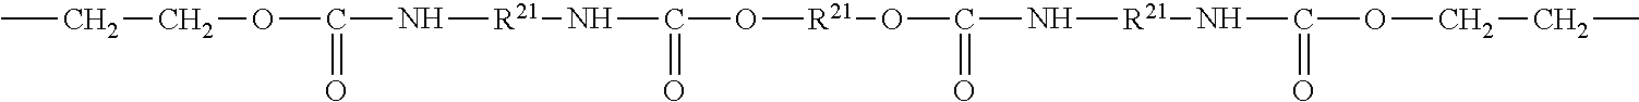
CCCOC(N[R21]NC(O[R21]OC(N[R21]NC(OCCC)=O)=O)=O)=O
